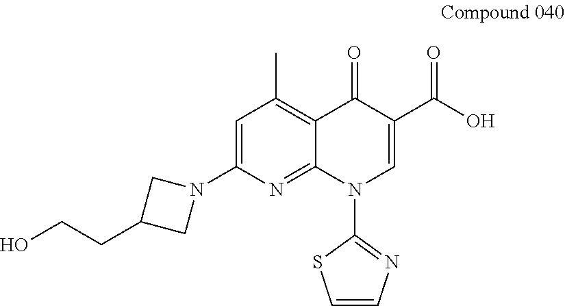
C12=C(C)C=C(N3CC(CCO)C3)N=C1N(C1=NC=CS1)C=C(C(=O)O)C2=O
